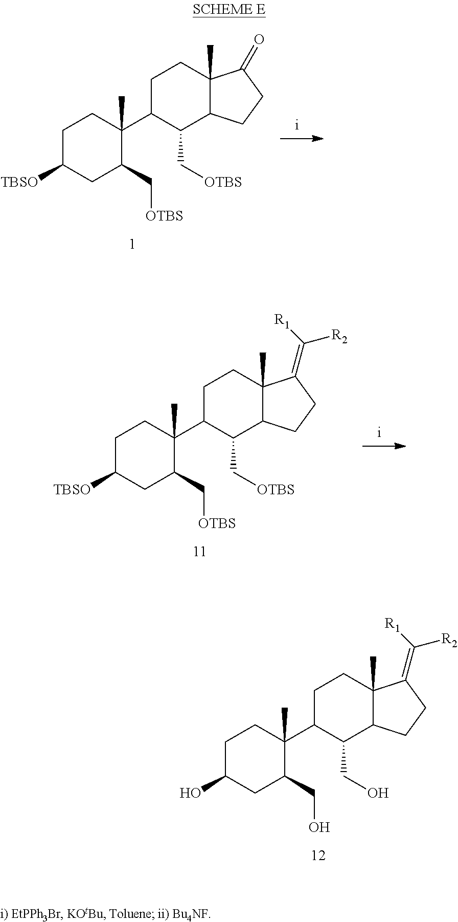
C1C([TBSO])CC(C[OTBS])C(C)(C2C(C[OTBS])C3C(C)(CC2)C(=O)CC3)C1.C1C([TBSO])CC(C[OTBS])C(C)(C2C(C[OTBS])C3C(C)(CC2)C(=C([R1])[R2])CC3)C1.C1C(O)CC(CO)C(C)(C2C(CO)C3C(C)(CC2)C(=C([R1])[R2])CC3)C1
